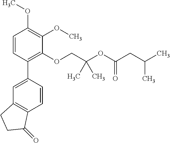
C1=CC(C2=CC3=C(C=C2)C(=O)CC3)=C(OCC(OC(CC(C)C)=O)(C)C)C(OC)=C1OC
